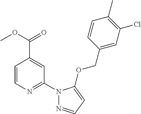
C1=CN=C(N2N=CC=C2OCC2=CC(Cl)=C(C)C=C2)C=C1C(=O)OC
